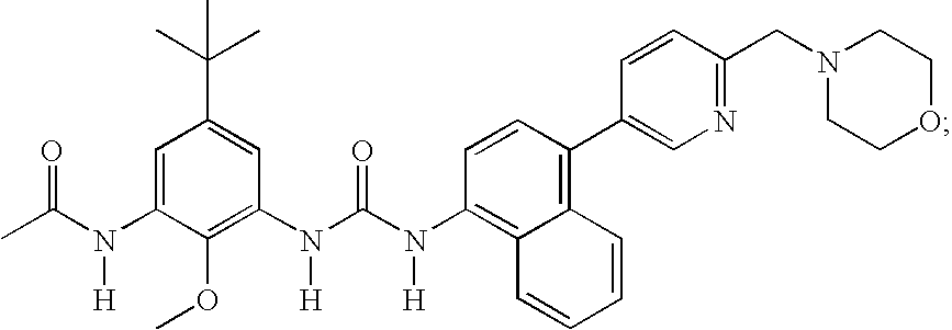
N([H])(C(N(C1=C2C(=C(C3=CN=C(CN4CCOCC4)C=C3)C=C1)C=CC=C2)[H])=O)C1=C(OC)C(N([H])C(=O)C)=CC(C(C)(C)C)=C1
